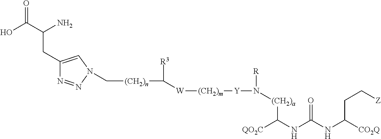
OC(C(N)CC1=CN(C[(CH2)n]C([W][(CH2)m][Y]N([R])[(CH2)a]C([QO2C])NC(NC([CO2Q])CC[Z])=O)[R3])N=N1)=O
